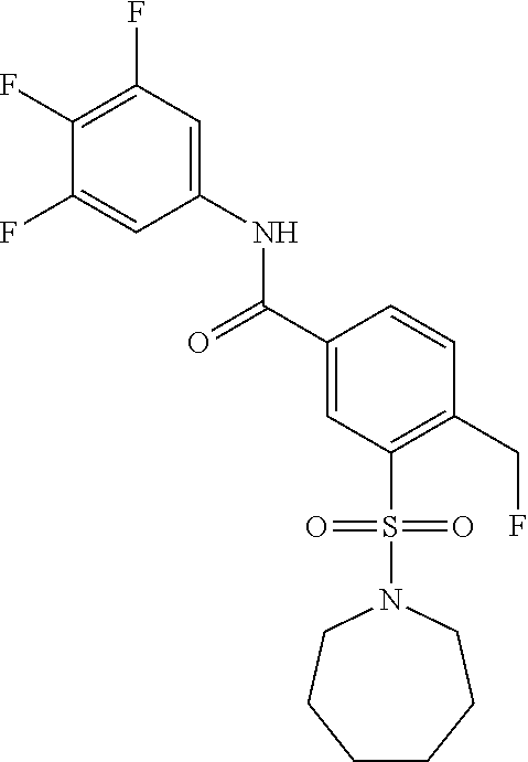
C1(F)=C(F)C=C(NC(C2=CC(S(=O)(=O)N3CCCCCC3)=C(CF)C=C2)=O)C=C1F
